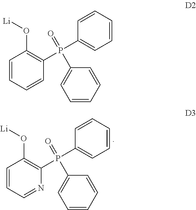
C1=CC=NC(P(C2=CC=CC=C2)(=O)C2=CC=CC=C2)=C1O[Li].C1=CC=CC(P(C2=CC=CC=C2)(=O)C2=CC=CC=C2)=C1O[Li]
